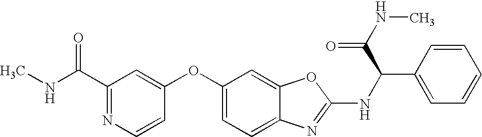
C1(C(NC)=O)=NC=CC(OC2=CC=C3C(=C2)OC(NC(C2=CC=CC=C2)C(NC)=O)=N3)=C1
